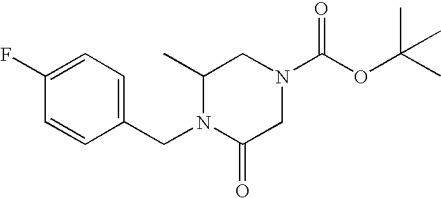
C1(C)N(CC2=CC=C(F)C=C2)C(=O)CN(C(OC(C)(C)C)=O)C1
